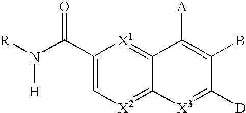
C1(C(=O)N([H])[R])=C[X2]=C2C(=[X1]1)C([A])=C(B)C([D])=[X3]2
